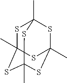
S1C2(C)SC3(C)SC(C)(SC1(C)S3)S2
